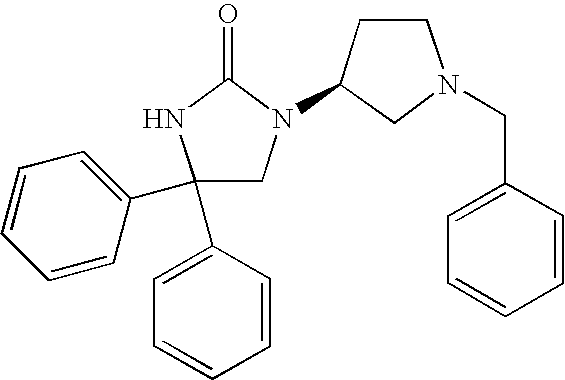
C1(C2=CC=CC=C2)(C2=CC=CC=C2)CN(C2CN(CC3=CC=CC=C3)CC2)C(=O)N1
